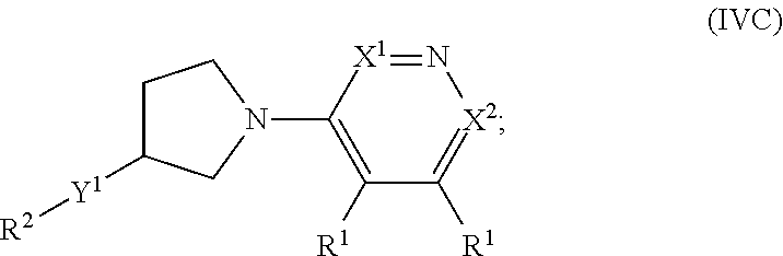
C1C([Y1][R2])CN(C2=C([R1])C([R1])=[X2]N=[X1]2)C1
